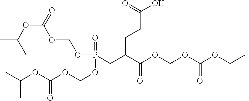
O(C(=O)OCOP(=O)(OCOC(OC(C)C)=O)CC(C(OCOC(OC(C)C)=O)=O)CCC(O)=O)C(C)C
